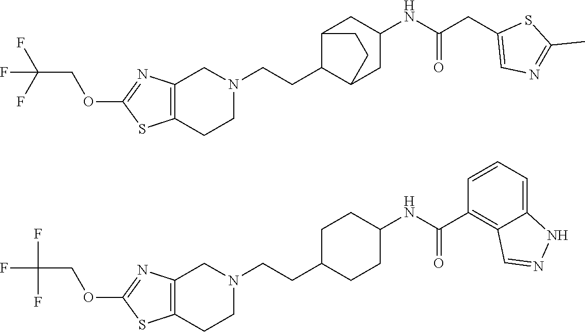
N1(CCC2C3CC(NC(CC4=CN=C(C)S4)=O)CC2CC3)CC2=C(CC1)SC(OCC(F)(F)F)=N2.N1(CCC2CCC(NC(C3=C4C(=CC=C3)NN=C4)=O)CC2)CC2=C(CC1)SC(OCC(F)(F)F)=N2
